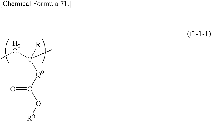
C(C)C(C)([R])[Q0]C(O[R8])=O
